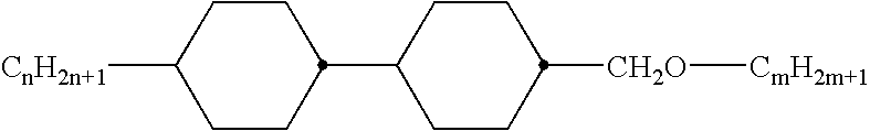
C1CC(C2CCC([CH2O][CmH2m+1])CC2)CCC1[CnH2n+1]
